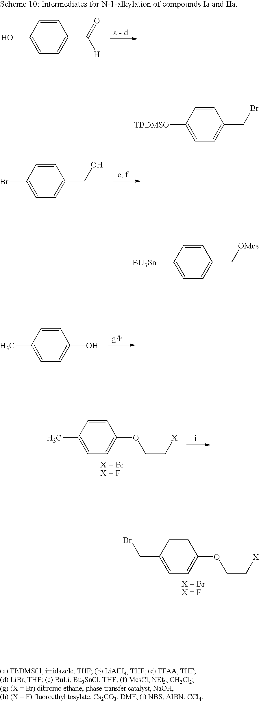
C1=CC(CBr)=CC=C1OCC[X].C1=CC(Br)=CC=C1CO.C1=CC(C)=CC=C1O.C1=CC(C)=CC=C1OCC[X].C1=CC(O)=CC=C1C(=O)[H].C1=CC([TBDMSO])=CC=C1CBr.C1=CC([BU3Sn])=CC=C1C[OMes]
